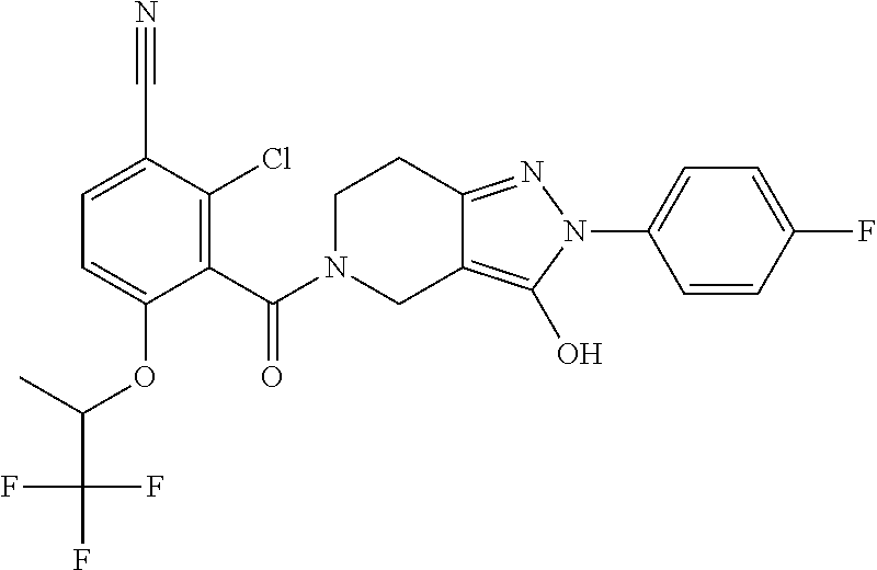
C1(C#N)=CC=C(OC(C(F)(F)F)C)C(C(=O)N2CCC3=NN(C4=CC=C(F)C=C4)C(O)=C3C2)=C1Cl
